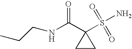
N(C(C1(S(=O)(=O)N)CC1)=O)CCC
